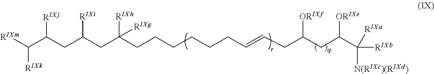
[RIXm]C(C(CC(CC(CCCCCCC=CCC(CC(C([N(RIXc)(RIXd)])([RIXb])[RIXa])[ORIXe])[ORIXf])([RIXh])[RIXg])[RIXi])[RIXj])[RIXk]
